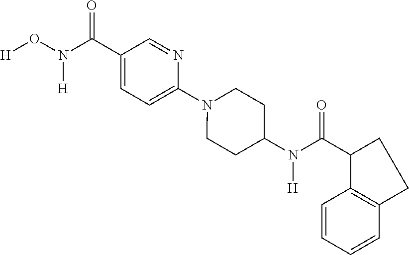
C1(C(N(O[H])[H])=O)=CC=C(N2CCC(N(C(=O)C3C4=C(CC3)C=CC=C4)[H])CC2)N=C1
